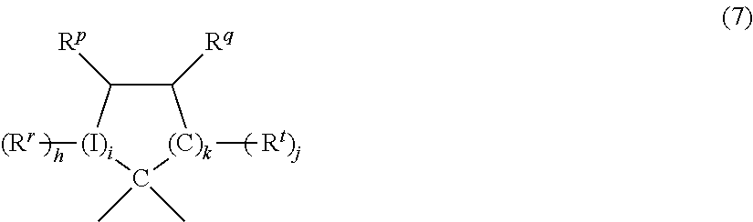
C1([Rp])C([Rq])[(C)k]([Rt)j])C(C)(C)[(I)i]1[(Rr]
